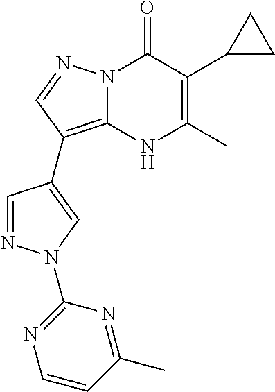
N12C(=C(C3=CN(C4=NC=CC(C)=N4)N=C3)C=N1)NC(C)=C(C1CC1)C2=O
